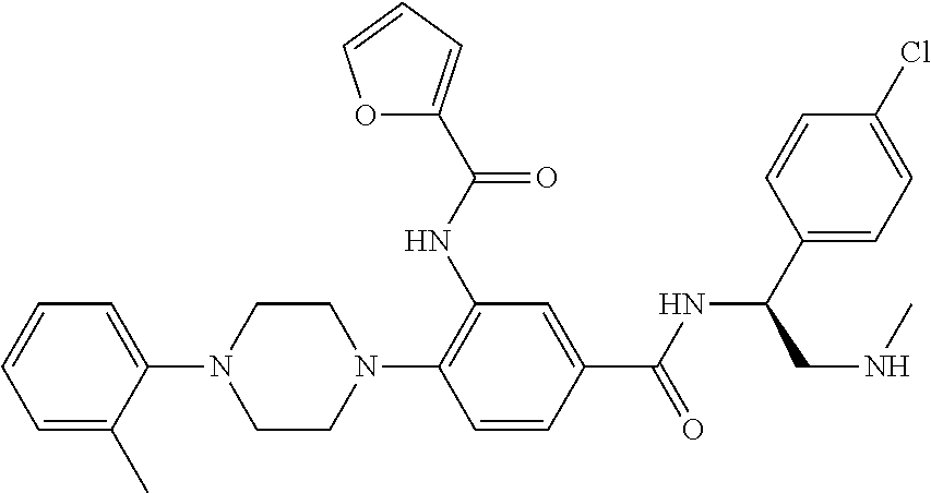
C1=C(C)C(N2CCN(C3=C(NC(=O)C4=CC=CO4)C=C(C(=O)NC(C4=CC=C(Cl)C=C4)CNC)C=C3)CC2)=CC=C1
